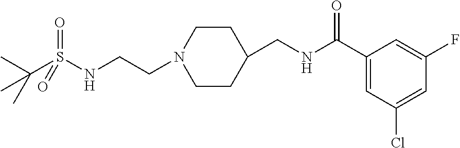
N1(CCNS(C(C)(C)C)(=O)=O)CCC(CNC(C2=CC(Cl)=CC(F)=C2)=O)CC1
